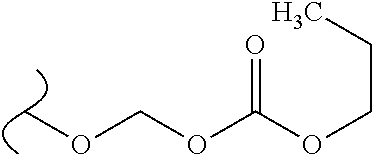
COCOC(=O)OCCC
